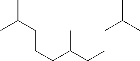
CC(CCCC(CCCC(C)C)C)C
